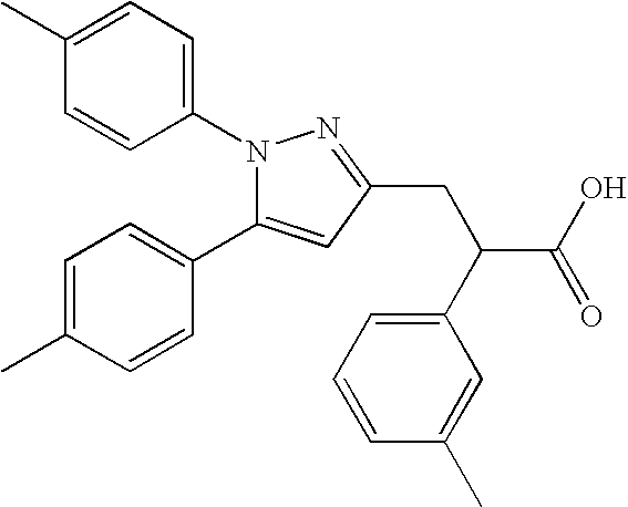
N1(C2=CC=C(C)C=C2)C(C2=CC=C(C)C=C2)=CC(CC(C2=CC=CC(C)=C2)C(O)=O)=N1
